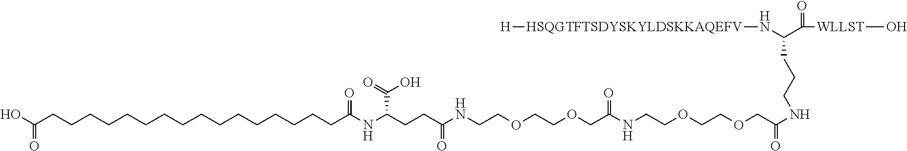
C(CCCCCCCCCCCCCCCCC(NC(CCC(NCCOCCOCC(NCCOCCOCC(NCCCC(C([WLLST]O)=O)N[HSQGTFTSDYSKYLDSKKAQEFV][H])=O)=O)=O)C(O)=O)=O)(O)=O
